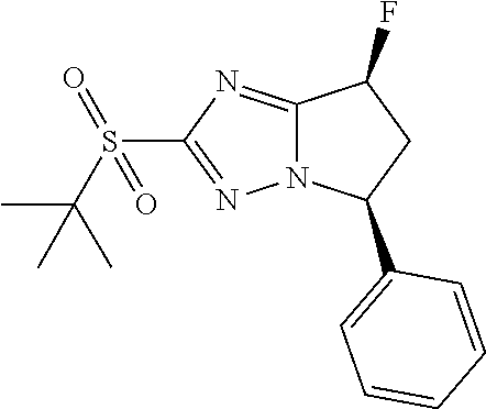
C1(C2CC(F)C3=NC(S(=O)(C(C)(C)C)=O)=NN23)=CC=CC=C1
